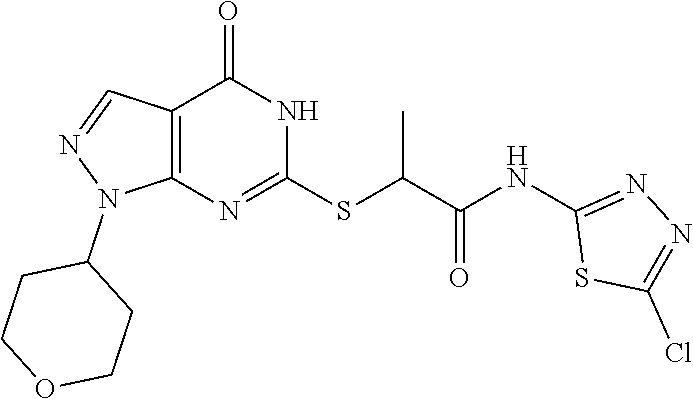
C12=C(N=C(SC(C(=O)NC3=NN=C(Cl)S3)C)NC1=O)N(C1CCOCC1)N=C2
